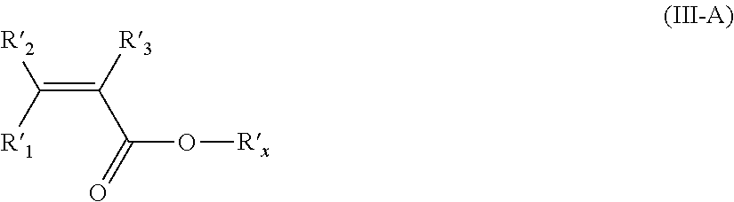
[R2]C(=C(C(O[Rx])=O)[R3])[R1]
